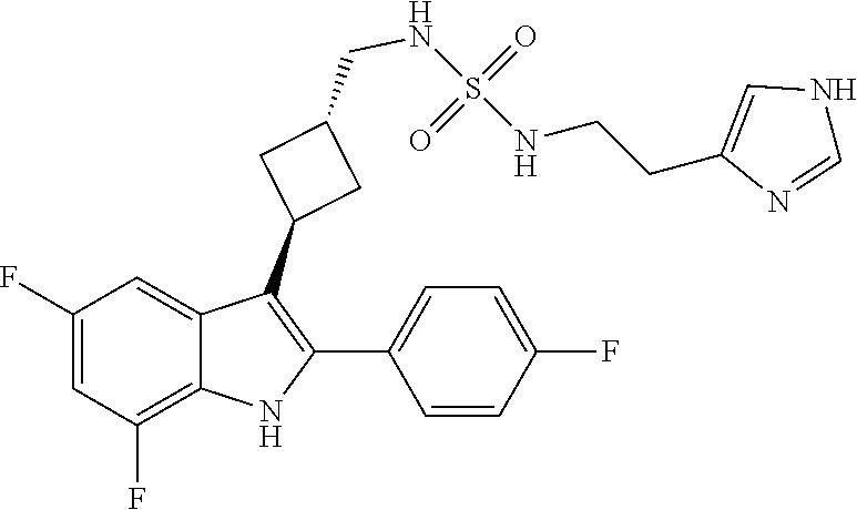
N(S(=O)(NCCC1=CNC=N1)=O)CC1CC(C2=C(C3=CC=C(F)C=C3)NC3=C(F)C=C(F)C=C23)C1
